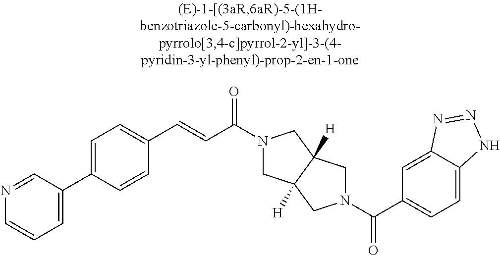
C1=CC(C2=CC=CN=C2)=CC=C1C=CC(=O)N1CC2([H])C([H])(C1)CN(C(=O)C1=CC=C3C(=C1)N=NN3)C2
